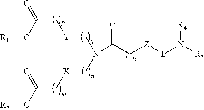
N(C(C[Z][L]N([R3])[R4])=O)(C[Y]CC(O[R1])=O)C[X]CC(=O)O[R2]
